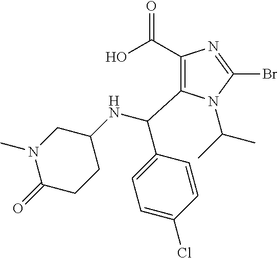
C1(C(O)=O)=C(C(C2=CC=C(Cl)C=C2)NC2CN(C)C(=O)CC2)N(C(C)C)C(Br)=N1
